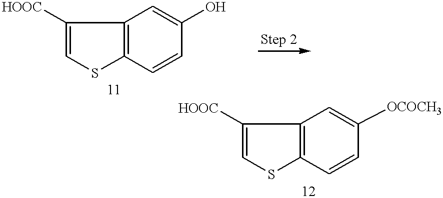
C12=C(C=CC(O)=C1)SC=C2[HOOC].C12=C(C=CC([OCOCH3])=C1)SC=C2[HOOC]
